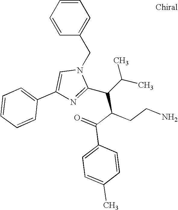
C1=CC=CC(CN2C=C(C3=CC=CC=C3)N=C2C(C(C(=O)C2=CC=C(C)C=C2)CCN)C(C)C)=C1
